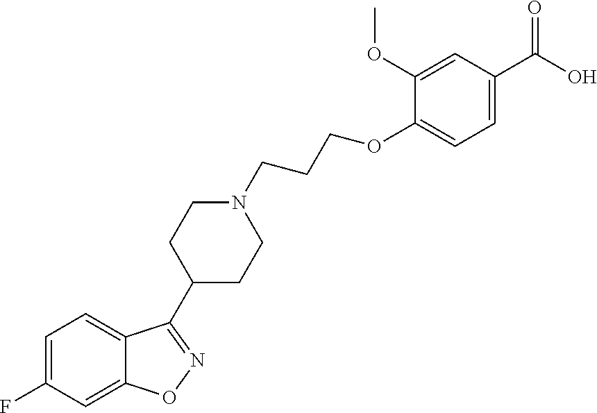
C1=C(F)C=C2C(=C1)C(C1CCN(CCCOC3=CC=C(C(O)=O)C=C3OC)CC1)=NO2
